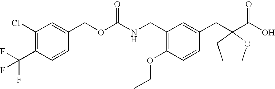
C1(Cl)=C(C(F)(F)F)C=CC(COC(NCC2=C(OCC)C=CC(CC3(C(O)=O)CCCO3)=C2)=O)=C1
